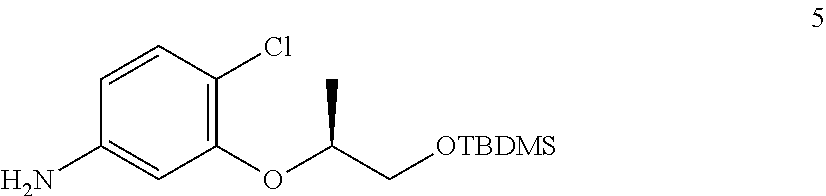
CC(C[OTBDMS])OC1=C(Cl)C=CC(N)=C1
